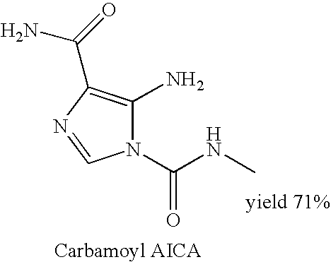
N1(C(NC)=O)C(N)=C(C(=O)N)N=C1
